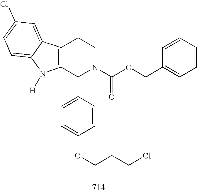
C12=C(C(C3=CC=C(OCCCCl)C=C3)N(C(OCC3=CC=CC=C3)=O)CC1)N([H])C1=CC=C(Cl)C=C21
